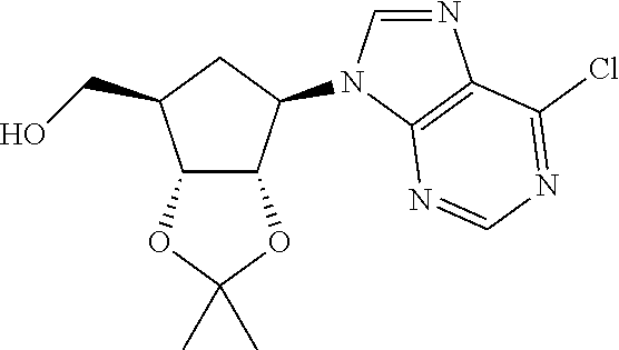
C12C(C(N3C=NC4=C3N=CN=C4Cl)CC1CO)OC(C)(C)O2
